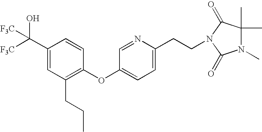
C1(C([F3C])([F3C])O)=CC(CCC)=C(OC2=CC=C(CCN3C(=O)C(C)(C)N(C)C3=O)N=C2)C=C1
